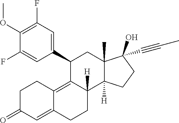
C1(OC)=C(F)C=C(C2C3=C4C(=CC(=O)CC4)CCC3([H])C3([H])C(C)(C2)C(O)(C#CC)CC3)C=C1F
